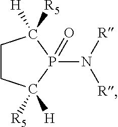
C1CC([H])([R5])P(N([R])[R])(=O)C1([R5])[H]
